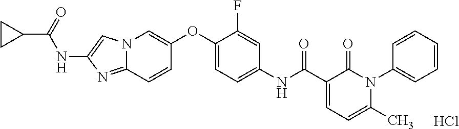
N12C(=NC(NC(C3CC3)=O)=C1)C=CC(OC1=CC=C(NC(=O)C3=CC=C(C)N(C4=CC=CC=C4)C3=O)C=C1F)=C2.Cl
